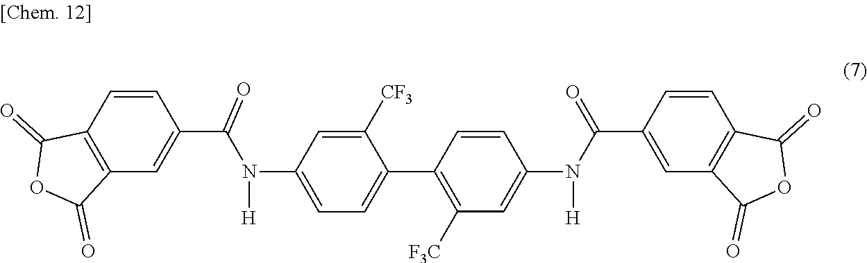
C1(C2=C([F3C])C=C(N(C(C3=CC4=C(C=C3)C(=O)OC4=O)=O)[H])C=C2)=CC=C(N(C(=O)C2=CC3=C(C=C2)C(=O)OC3=O)[H])C=C1[CF3]
